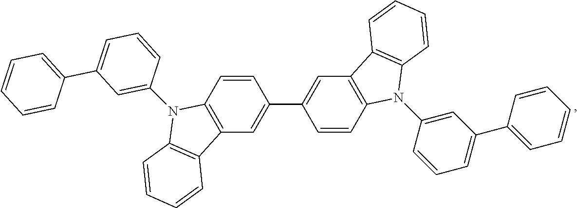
C1(C2=CC=CC=C2)=CC=CC(N2C3=C(C=C(C4=CC5=C(C=C4)N(C4=CC(C6=CC=CC=C6)=CC=C4)C4=C5C=CC=C4)C=C3)C3=C2C=CC=C3)=C1
